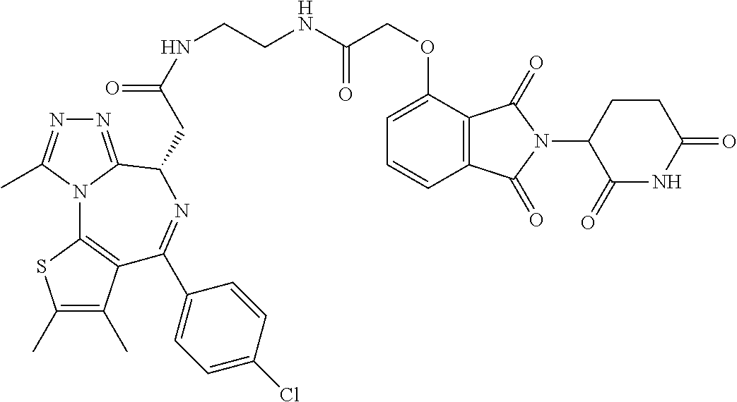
C1(C)=C(C)C2=C(S1)N1C(=NN=C1C)C(CC(=O)NCCNC(=O)COC1=CC=CC3=C1C(=O)N(C1C(=O)NC(=O)CC1)C3=O)N=C2C1=CC=C(Cl)C=C1
